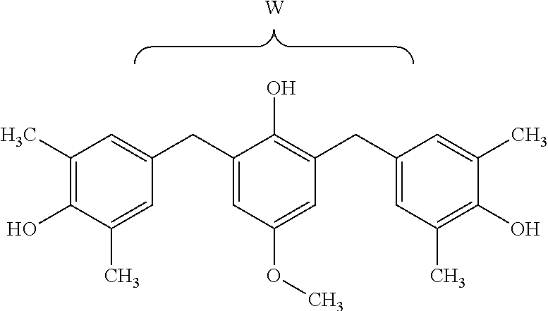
C1(C)=C(O)C(C)=CC(CC2=CC(OC)=CC(CC3=CC(C)=C(O)C(C)=C3)=C2O)=C1.[W]
